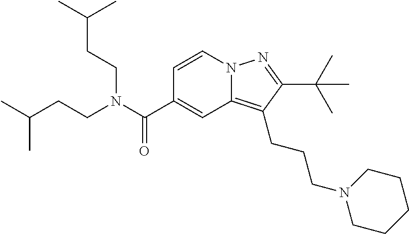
C1=CN2C(=C(CCCN3CCCCC3)C(C(C)(C)C)=N2)C=C1C(N(CCC(C)C)CCC(C)C)=O
